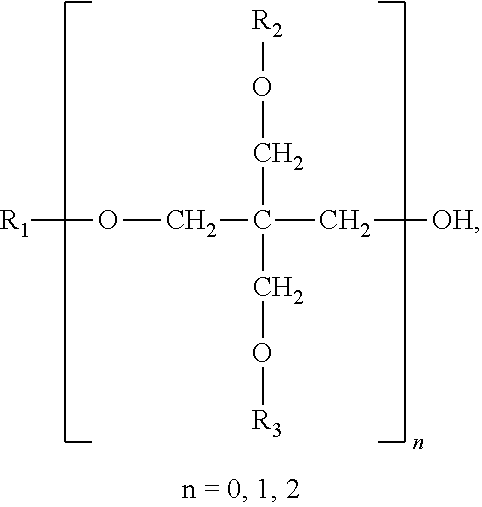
[R1]OCC(CO[R2])(CO[R3])C[OH]
